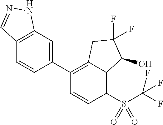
C1(C2=C3C(=C(S(=O)(=O)C(F)(F)F)C=C2)C(O)C(F)(F)C3)=CC2=C(C=C1)C=NN2
